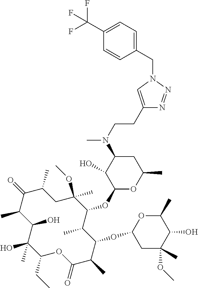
C1(CC)C(C)(O)C(O)C(C)C(=O)C(C)CC(OC)(C)C(OC2OC(C)CC(N(C)CCC3=CN(CC4=CC=C(C(F)(F)F)C=C4)N=N3)C2O)C(C)C(OC2CC(C)(OC)C(O)C(C)O2)C(C)C(=O)O1
